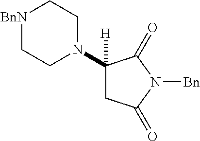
C1(N2CC[BnN]CC2)([H])CC(=O)N([Bn])C1=O
